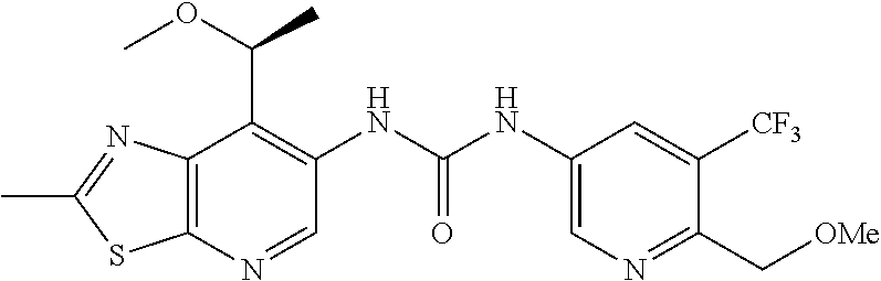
C(C1=NC=C(NC(NC2=C(C(OC)C)C3=C(SC(C)=N3)N=C2)=O)C=C1[CF3])[OMe]
